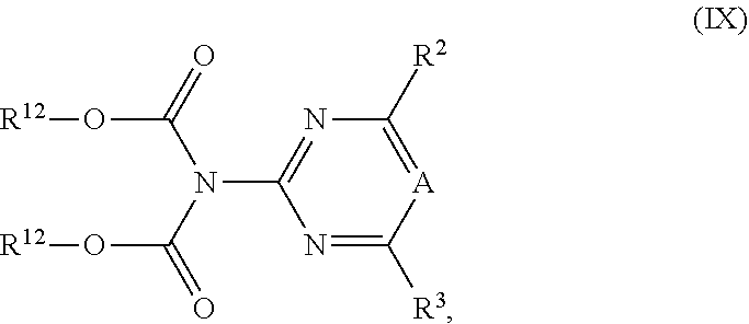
N1=C([R3])[A]=C([R2])N=C1N(C(O[R12])=O)C(O[R12])=O
